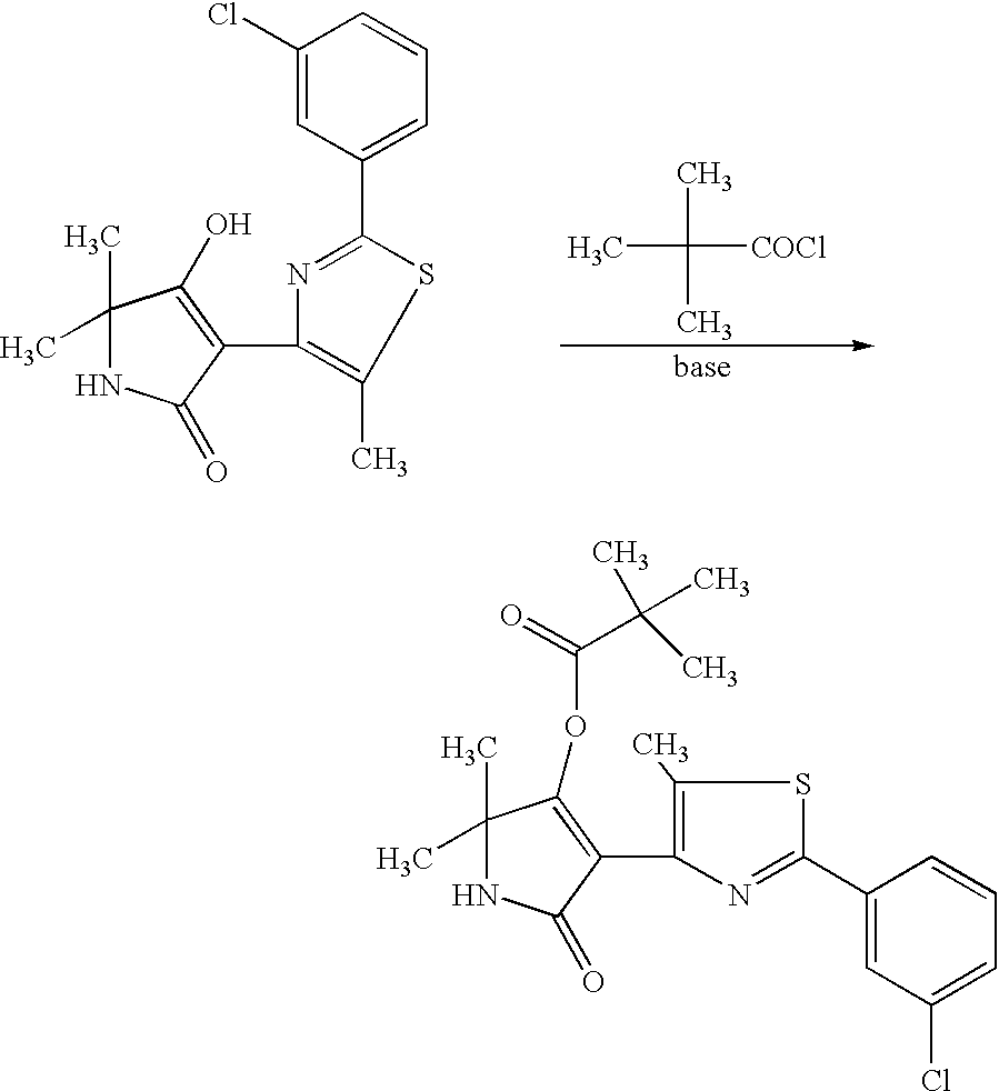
C1(C)(C)NC(=O)C(C2=C(C)SC(C3=CC(Cl)=CC=C3)=N2)=C1OC(=O)C(C)(C)C.C1(C)(C)NC(=O)C(C2=C(C)SC(C3=CC=CC(Cl)=C3)=N2)=C1O.CC(C)(C)[COCl]
